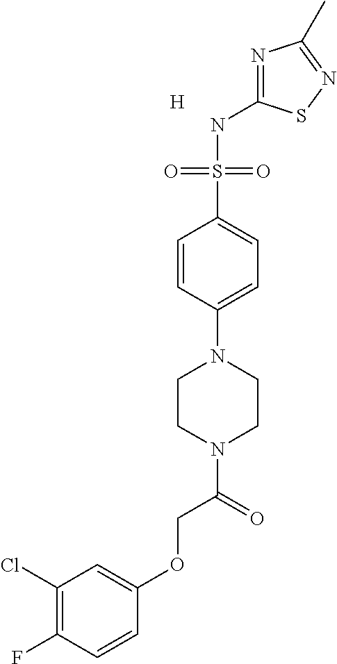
C1(Cl)=C(F)C=CC(OCC(=O)N2CCN(C3=CC=C(S(NC4=NC(C)=NS4)(=O)=O)C=C3)CC2)=C1.[H]
